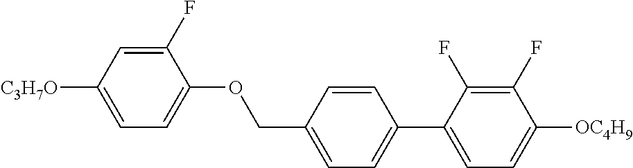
C1(F)=CC([C3H7O])=CC=C1OCC1=CC=C(C2=CC=C([OC4H9])C(F)=C2F)C=C1
